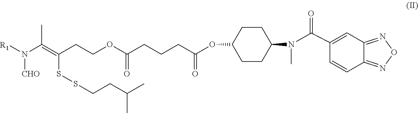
C1CC(OC(CCCC(OCCC(=C(N([CHO])[R1])C)SSCCC(C)C)=O)=O)CCC1N(C)C(=O)C1=CC2=NON=C2C=C1
